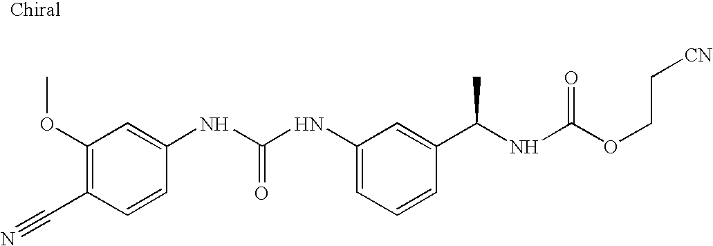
C(C1=C(OC)C=C(NC(NC2=CC=CC(C(NC(OCC[CN])=O)C)=C2)=O)C=C1)#N
